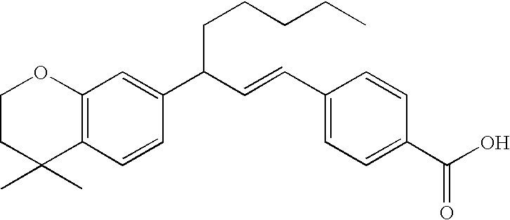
C1CC(C)(C)C2=C(O1)C=C(C(C=CC1=CC=C(C(O)=O)C=C1)CCCCC)C=C2
